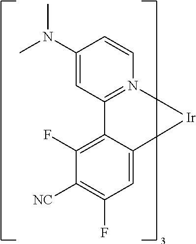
C1(N(C)C)=CC2=N(C=C1)[Ir]C1=CC(F)=C([NC])C(F)=C21
